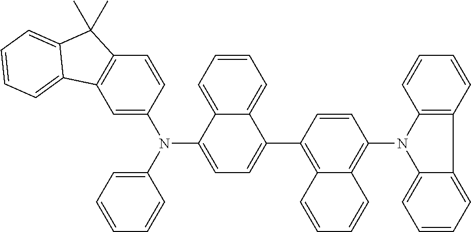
C1=C(N(C2=CC=C(C3=C4C(=C(N5C6=CC=CC=C6C6=C5C=CC=C6)C=C3)C=CC=C4)C3=CC=CC=C23)C2=CC=CC=C2)C=CC2=C1C1=CC=CC=C1C2(C)C
